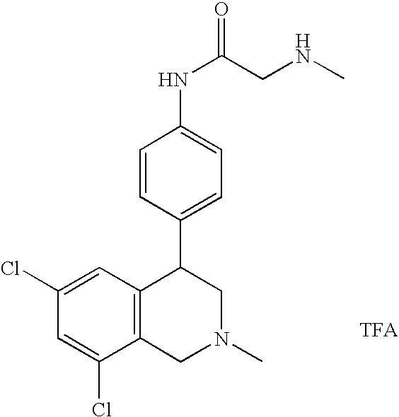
C1(Cl)=CC(Cl)=CC2=C1CN(C)CC2C1=CC=C(NC(CNC)=O)C=C1.[TFA]
